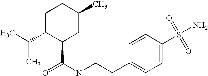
CC(C1C(C(NCCC2=CC=C(S(N)(=O)=O)C=C2)=O)CC(C)CC1)C
